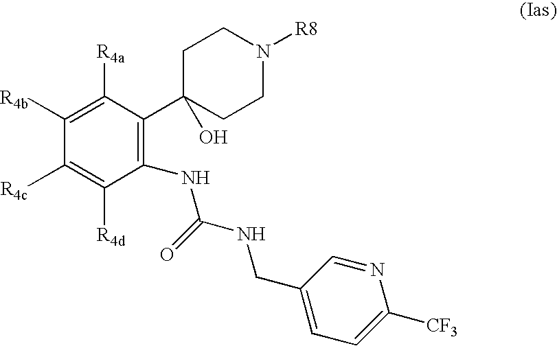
C1([R4b])=C([R4a])C(C2(O)CCN([R8])CC2)=C(NC(NCC2=CC=C([CF3])N=C2)=O)C([R4d])=C1[R4c]
